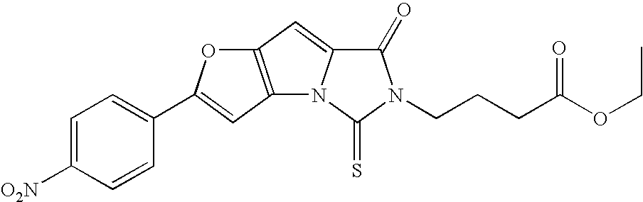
C1=C([O2N])C=CC(C2=CC3=C(C=C4N3C(=S)N(CCCC(OCC)=O)C4=O)O2)=C1
